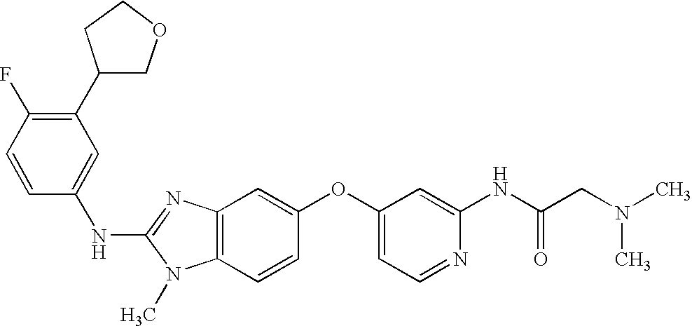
N(C1=NC2=C(N1C)C=CC(OC1=CC=NC(NC(CN(C)C)=O)=C1)=C2)C1=CC(C2COCC2)=C(F)C=C1
